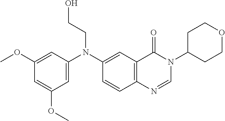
C1=C(N(CCO)C2=CC3=C(C=C2)N=CN(C2CCOCC2)C3=O)C=C(OC)C=C1OC
